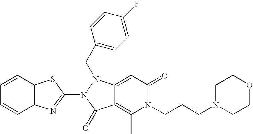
C12=CC(=O)N(CCCN3CCOCC3)C(C)=C1C(=O)N(C1=NC3=C(S1)C=CC=C3)N2CC1=CC=C(F)C=C1
